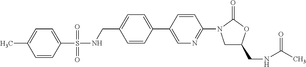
C1(CNS(=O)(=O)C2=CC=C(C)C=C2)=CC=C(C2=CN=C(N3CC(CNC(C)=O)OC3=O)C=C2)C=C1
